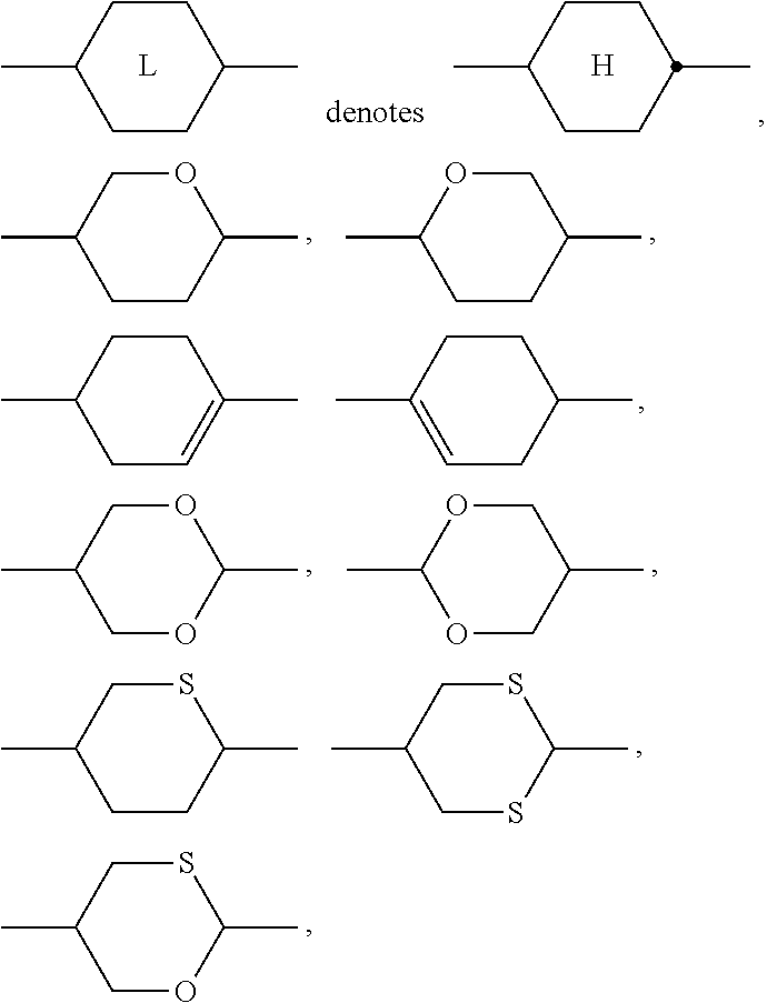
C1(C)SCC(C)CO1.C1(C)CCC(C)CC1.C1CC(C)CCC1C.[H].C1(C)OCC(C)CC1.C1(C)COC(C)CC1.C1(C)=CCC(C)CC1.C1(C)CCC(C)=CC1.C1(C)OCC(C)CO1.C1(C)COC(C)OC1.C1(C)SCC(C)CC1.C1(C)SCC(C)CS1
